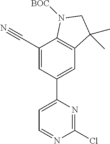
C1(C#N)=CC(C2=CC=NC(Cl)=N2)=CC2=C1N([BOC])CC2(C)C
